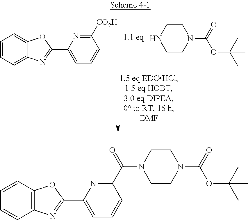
C1=CC2=C(C=C1)OC(C1=CC=CC(C(=O)N3CCN(C(OC(C)(C)C)=O)CC3)=N1)=N2.C1=CC=C2C(=C1)N=C(C1=CC=CC([CO2H])=N1)O2.N1CCN(C(OC(C)(C)C)=O)CC1
